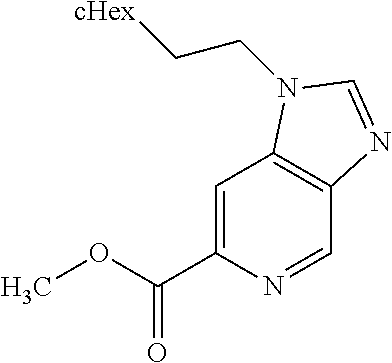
C1=C(C(OC)=O)N=CC2=C1N(CC[cHex])C=N2
